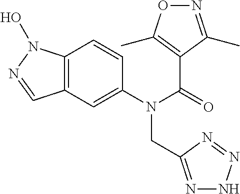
C12=C(C=C(N(C(=O)C3=C(C)ON=C3C)CC3=NNN=N3)C=C1)C=NN2O
